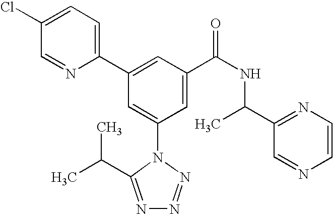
C1(C2=CC(C(NC(C3=NC=CN=C3)C)=O)=CC(N3C(C(C)C)=NN=N3)=C2)=CC=C(Cl)C=N1
